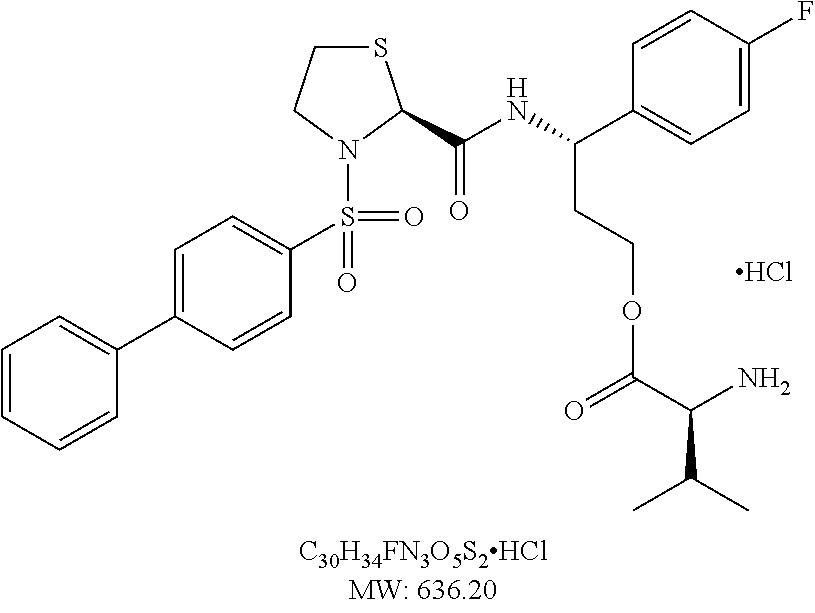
C1=CC(F)=CC=C1C(CCOC(C(C(C)C)N)=O)NC(C1SCCN1S(C1=CC=C(C2=CC=CC=C2)C=C1)(=O)=O)=O.Cl
